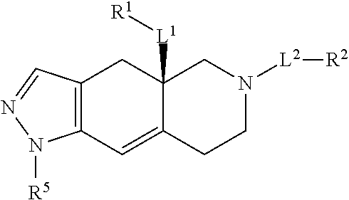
[R1][L1]C12C(=CC3=C(C1)C=NN3[R5])CCN([L2][R2])C2
